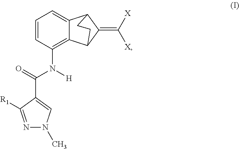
C1=CC(N([H])C(=O)C2=CN(C)N=C2[R1])=C2C(=C1)C1C(=C([X])[X])C2CC1
